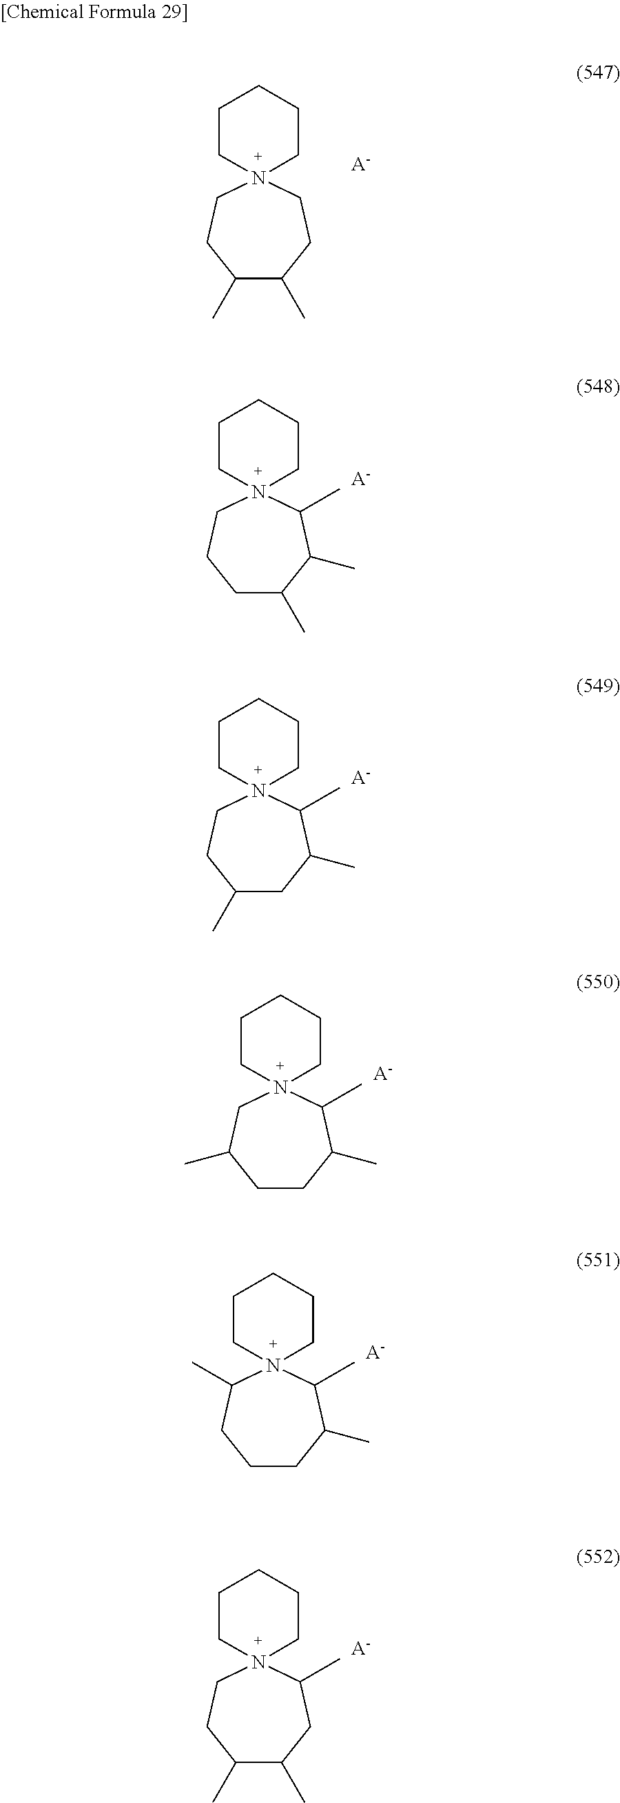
N12(CCC(C)C(C)CC1)CCCCC2.[A-].N12(CCCC(C)C(C)C1C)CCCCC2.[A-].N12(CCC(C)CC(C)C1C)CCCCC2.[A-].N12(CC(C)CCC(C)C1C)CCCCC2.[A-].N12(C(C)CCCC(C)C1C)CCCCC2.[A-].N12(CCC(C)C(C)CC1C)CCCCC2.[A-]
